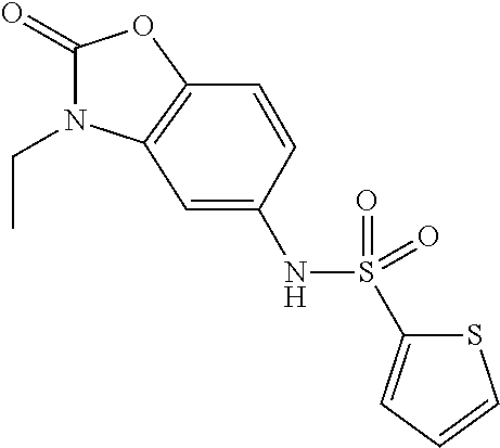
C1(=O)N(CC)C2=C(O1)C=CC(NS(C1=CC=CS1)(=O)=O)=C2
